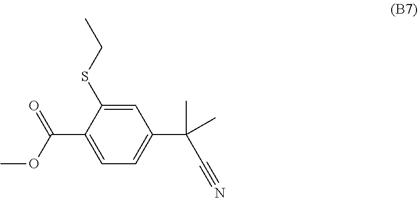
C1=C(SCC)C(C(=O)OC)=CC=C1C(C#N)(C)C
